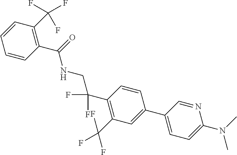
C1(C2=CC=C(N(C)C)N=C2)=CC(C(F)(F)F)=C(C(F)(F)CNC(C2=C(C(F)(F)F)C=CC=C2)=O)C=C1
